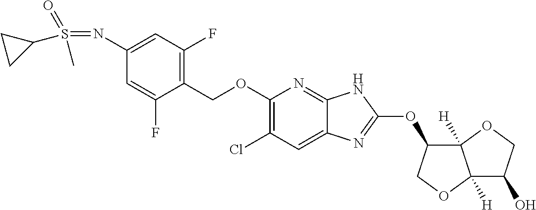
C1(COC2=C(Cl)C=C3C(=N2)NC(OC2C4([H])C([H])(OC2)C(O)CO4)=N3)=C(F)C=C(N=S(=O)(C)C2CC2)C=C1F
